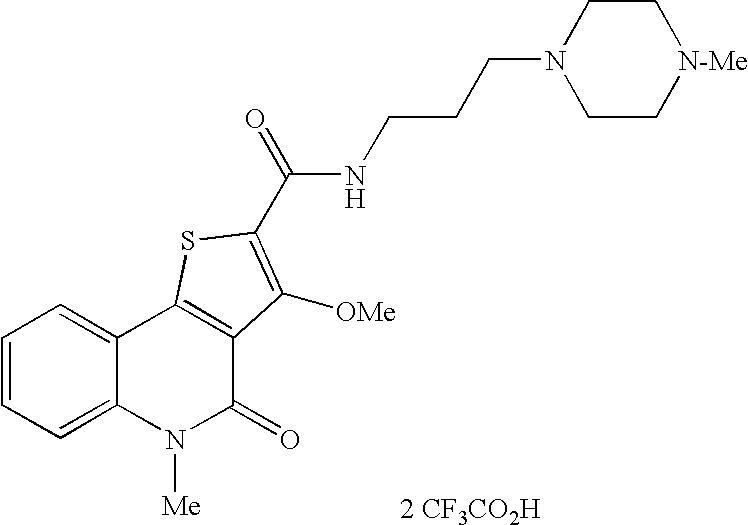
N(C(=O)C1=C([OMe])C2=C(C3=CC=CC=C3N([Me])C2=O)S1)CCCN1CC[N-Me]CC1.[2 CF3CO2H]
